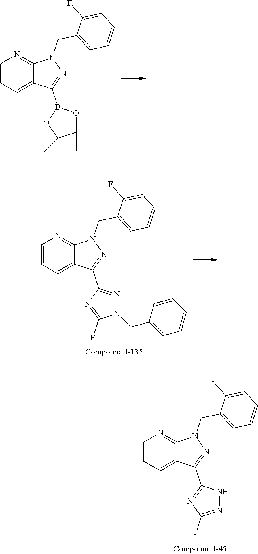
C1(F)=CC=CC=C1CN1N=C(C2=NC(F)=NN2)C2=CC=CN=C12.C1(F)=CC=CC=C1CN1N=C(B2OC(C)(C)C(C)(C)O2)C2=CC=CN=C12.C1(F)=CC=CC=C1CN1N=C(C2=NN(CC3=CC=CC=C3)C(F)=N2)C2=CC=CN=C12
